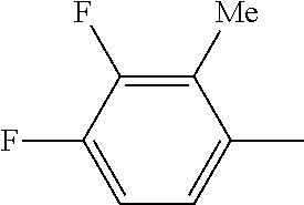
C1=C(F)C(F)=C([Me])C(C)=C1
